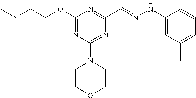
C(COC1=NC(N2CCOCC2)=NC(C=NNC2=CC(C)=CC=C2)=N1)NC
